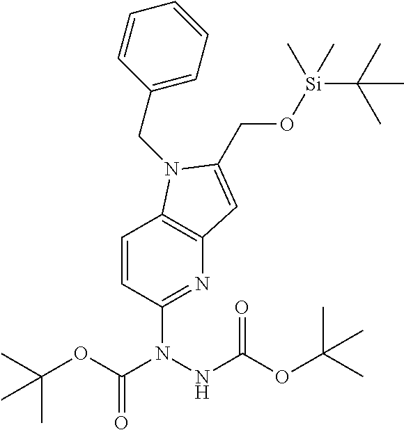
C1=CC(N(NC(OC(C)(C)C)=O)C(OC(C)(C)C)=O)=NC2=C1N(CC1=CC=CC=C1)C(CO[Si](C(C)(C)C)(C)C)=C2
